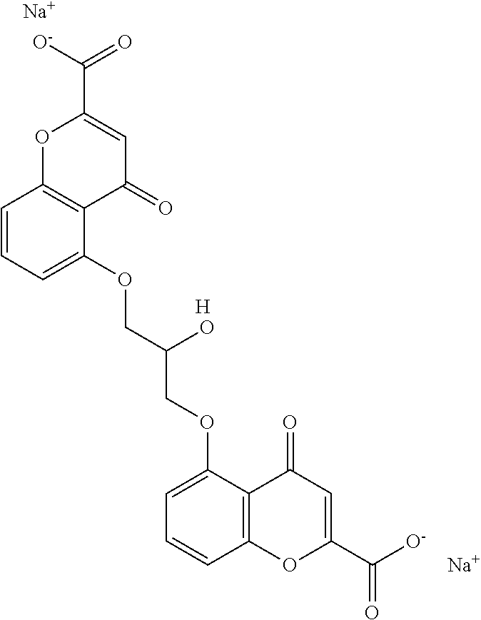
C1=CC=C(OCC(COC2=CC=CC3=C2C(=O)C=C(C([O-])=O)O3)O)C2=C1OC(C([O-])=O)=CC2=O.[H].[Na].[Na]
